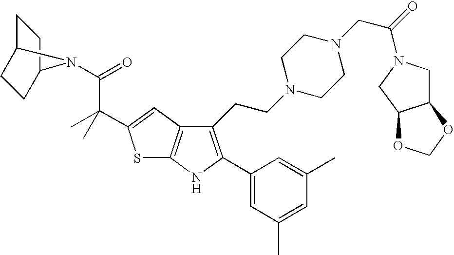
C1(CCN2CCN(CC(=O)N3CC4C(C3)OCO4)CC2)=C(C2=CC(C)=CC(C)=C2)NC2=C1C=C(C(C)(C(N1C3CCC1CC3)=O)C)S2
